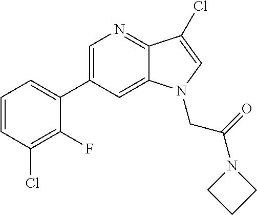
C1(C2=CN=C3C(=C2)N(CC(=O)N2CCC2)C=C3Cl)=CC=CC(Cl)=C1F
